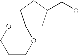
C12(OCCCO1)CC(CO)CC2
